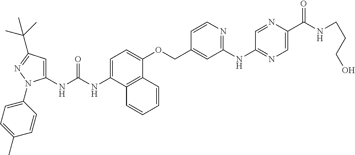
N(C(NC1=CC(C(C)(C)C)=NN1C1=CC=C(C)C=C1)=O)C1=CC=C(OCC2=CC(NC3=NC=C(C(NCCCO)=O)N=C3)=NC=C2)C2=C1C=CC=C2
